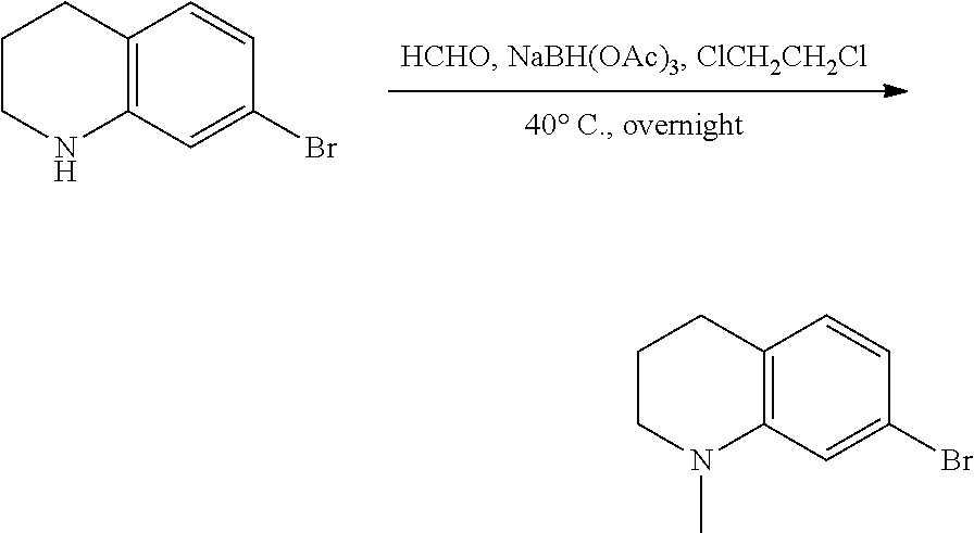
C12=C(C=C(Br)C=C1)NCCC2.C12=C(C=C(Br)C=C1)N(C)CCC2
